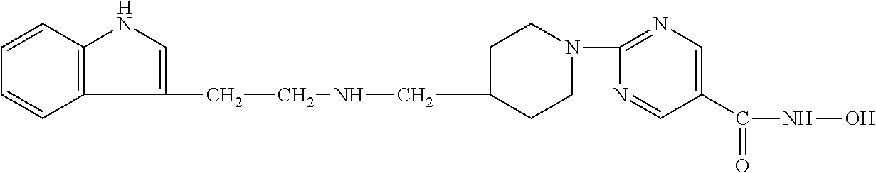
C1CN(C2=NC=C(C(=O)NO)C=N2)CCC1CNCCC1=CNC2=C1C=CC=C2
